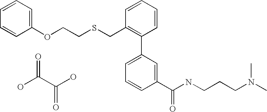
OC(=O)C(O)=O.C1(OCCSCC2=C(C3=CC=CC(C(NCCCN(C)C)=O)=C3)C=CC=C2)=CC=CC=C1
